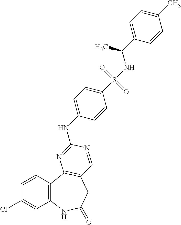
C1=CC2=C(C=C1Cl)NC(=O)CC1=C2N=C(NC2=CC=C(S(NC(C3=CC=C(C)C=C3)C)(=O)=O)C=C2)N=C1
